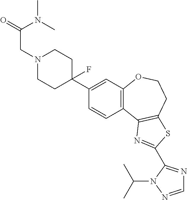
C1(C2(F)CCN(CC(=O)N(C)C)CC2)=CC2=C(C=C1)C1=C(CCO2)SC(C2=NC=NN2C(C)C)=N1
